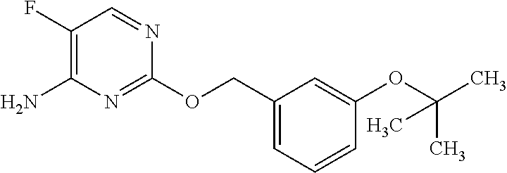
C1(OCC2=CC=CC(OC(C)(C)C)=C2)=NC(N)=C(F)C=N1
